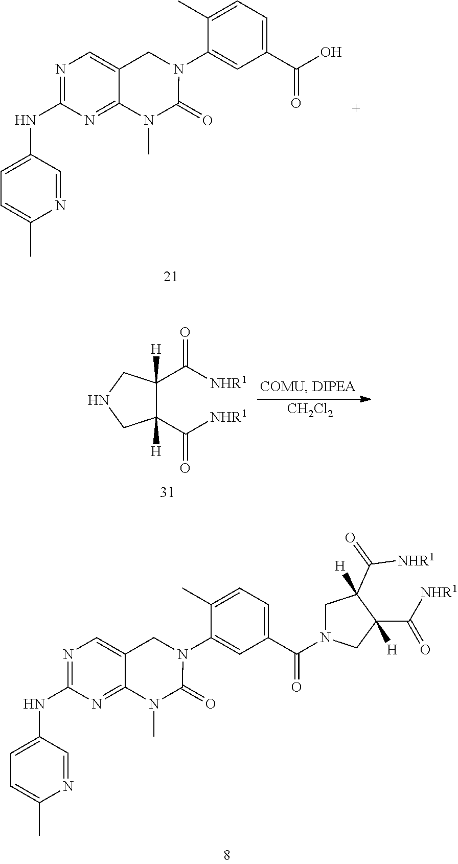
N1=C(NC2=CC=C(C)N=C2)N=C2C(=C1)CN(C1=CC(C(O)=O)=CC=C1C)C(=O)N2C.[CH2Cl2].C1(C([NHR1])=O)([H])C(C([NHR1])=O)([H])CNC1.N1=C(NC2=CC=C(C)N=C2)N=C2C(=C1)CN(C1=CC(C(=O)N3CC(C([NHR1])=O)([H])C(C([NHR1])=O)([H])C3)=CC=C1C)C(=O)N2C
